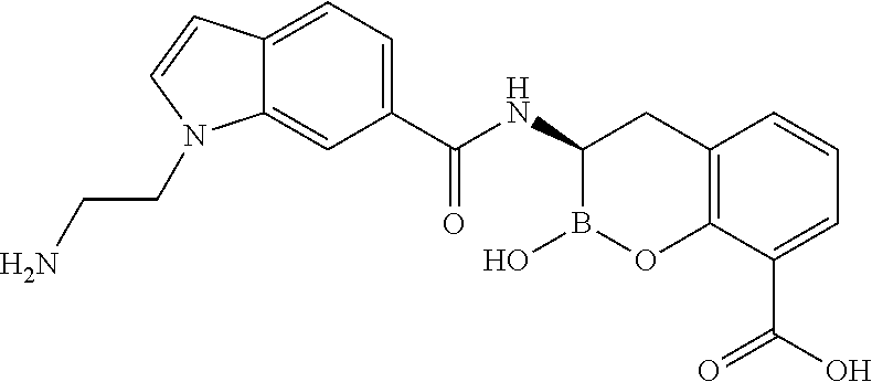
C1(C(NC2CC3=C(OB2O)C(C(O)=O)=CC=C3)=O)=CC=C2C(=C1)N(CCN)C=C2
